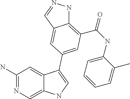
C1(N)=NC=C2C(=C1)C(C1=CC(C(=O)NC3=CC=CC=C3C)=C3NN=CC3=C1)=CN2
